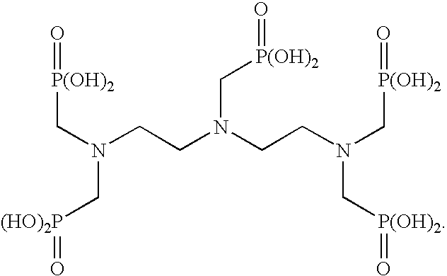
N(CCN(CCN(C[P(OH)2]=O)C[P(OH)2]=O)C[P(OH)2]=O)(C[P(OH)2]=O)C[(HO)2P]=O
